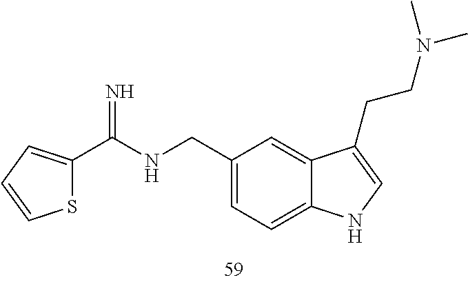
C1(CNC(=N)C2=CC=CS2)=CC=C2C(=C1)C(CCN(C)C)=CN2
